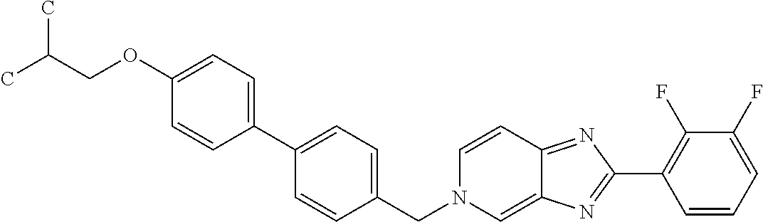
C1(OCC(C)C)=CC=C(C2=CC=C(CN3C=C4C(=NC(C5=C(F)C(F)=CC=C5)=N4)C=C3)C=C2)C=C1
